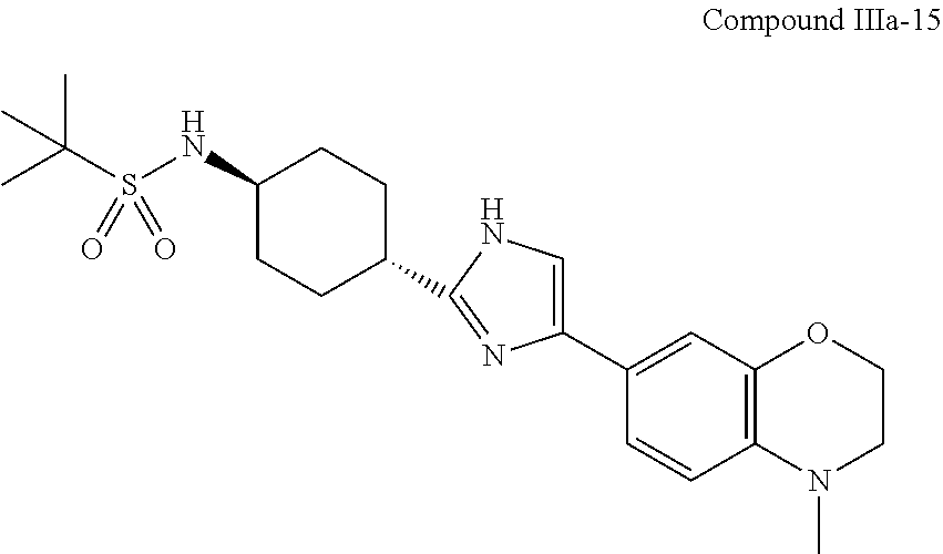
C1(NS(C(C)(C)C)(=O)=O)CCC(C2=NC(C3=CC4=C(C=C3)N(C)CCO4)=CN2)CC1
